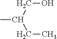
C(O)C(CC)C
